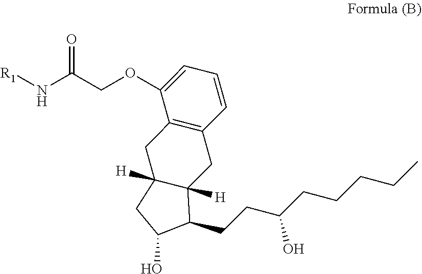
C1(CCC(CCCCC)O)C2([H])C([H])(CC1O)CC1=C(C2)C=CC=C1OCC(N[R1])=O
